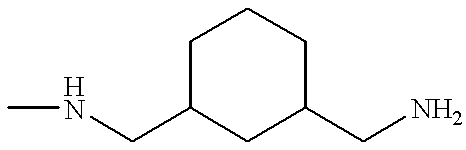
CNCC1CC(CN)CCC1
